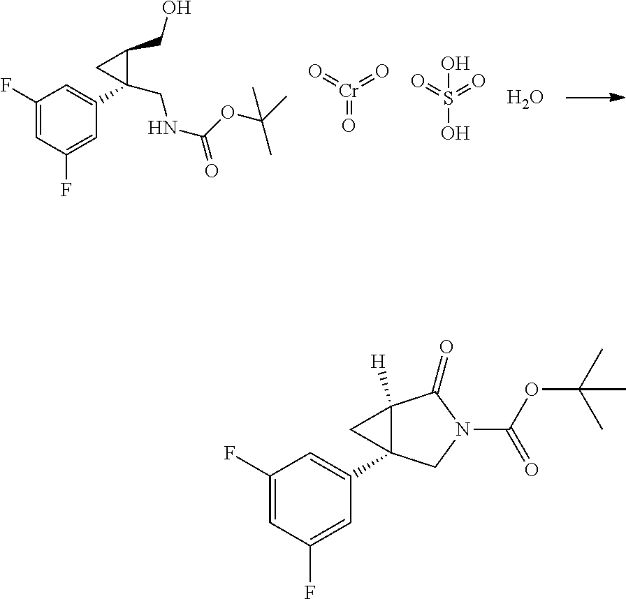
C1(F)=CC(F)=CC(C2(CNC(=O)OC(C)(C)C)C(CO)C2)=C1.O=S(=O)(O)O.O.O=[Cr](=O)=O.C1(F)=CC(F)=CC(C23C([H])(C2)C(=O)N(C(OC(C)(C)C)=O)C3)=C1
